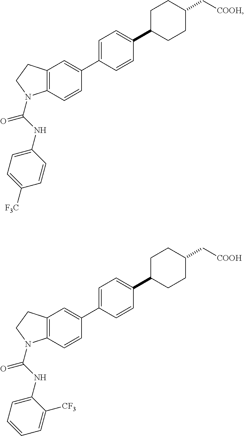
C1=CC2=C(C=C1C1=CC=C(C3CCC(C[COOH])CC3)C=C1)CCN2C(NC1=CC=C([F3C])C=C1)=O.C1=CC2=C(C=C1C1=CC=C(C3CCC(C[COOH])CC3)C=C1)CCN2C(NC1=CC=CC=C1[CF3])=O
